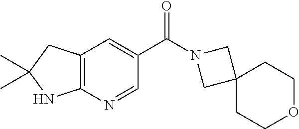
C12=C(C=C(C(=O)N3CC4(C3)CCOCC4)C=N1)CC(C)(C)N2
